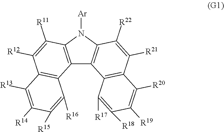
C12=C(N([Ar])C3=C1C1=C(C([R21])=C3[R22])C([R20])=C([R19])C([R18])=C1[R17])C([R11])=C([R12])C1=C2C([R16])=C([R15])C([R14])=C1[R13]
